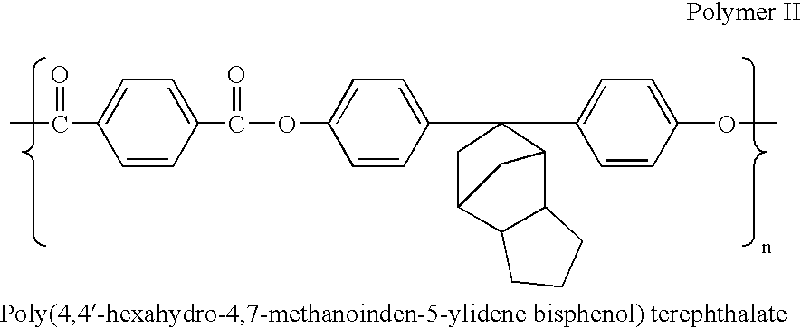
CC(C1=CC=C(C(OC2=CC=C(C3(C4=CC=C(OC)C=C4)C4C5C(C(C3)C4)CCC5)C=C2)=O)C=C1)=O
